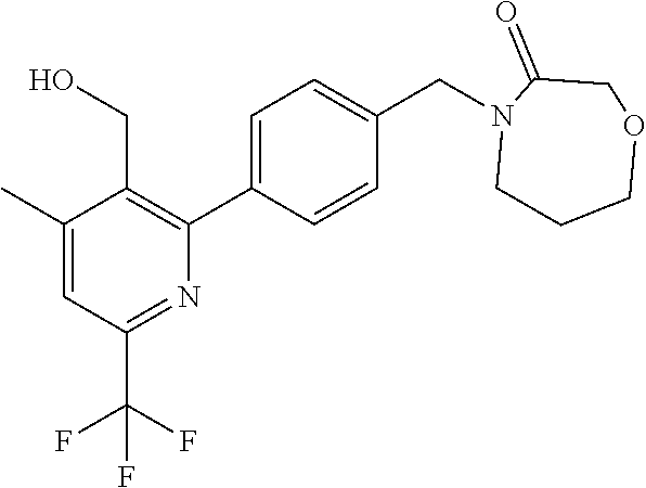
C1(C)=CC(C(F)(F)F)=NC(C2=CC=C(CN3C(=O)COCCC3)C=C2)=C1CO
